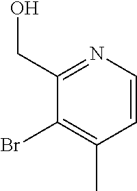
C1(Br)=C(C)C=CN=C1CO
